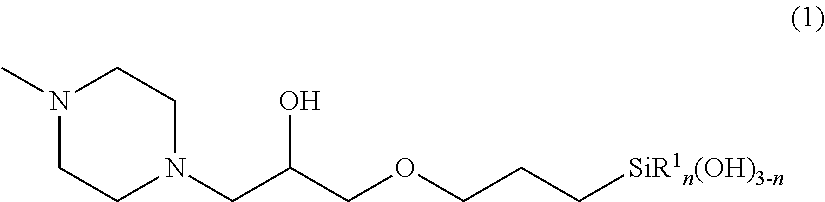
N1(C)CCN(CC(COCCC[SiR1n(OH)3-n])O)CC1
